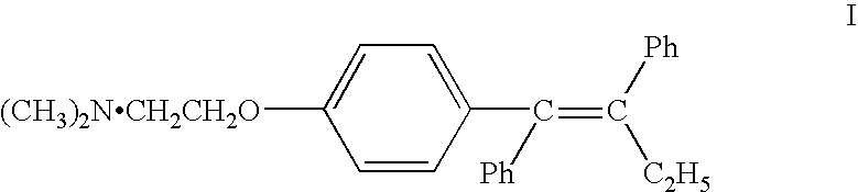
C1([(CH3)2NCH2CH2O])=CC=C(C(=C([Ph])[C2H5])[Ph])C=C1
